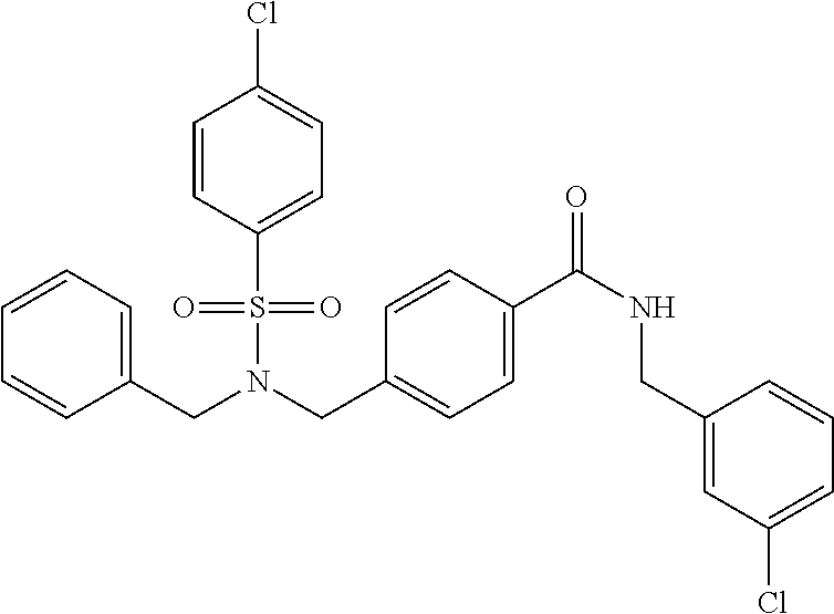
C(N(CC1=CC=C(C(NCC2=CC(Cl)=CC=C2)=O)C=C1)S(=O)(=O)C1=CC=C(Cl)C=C1)C1=CC=CC=C1
